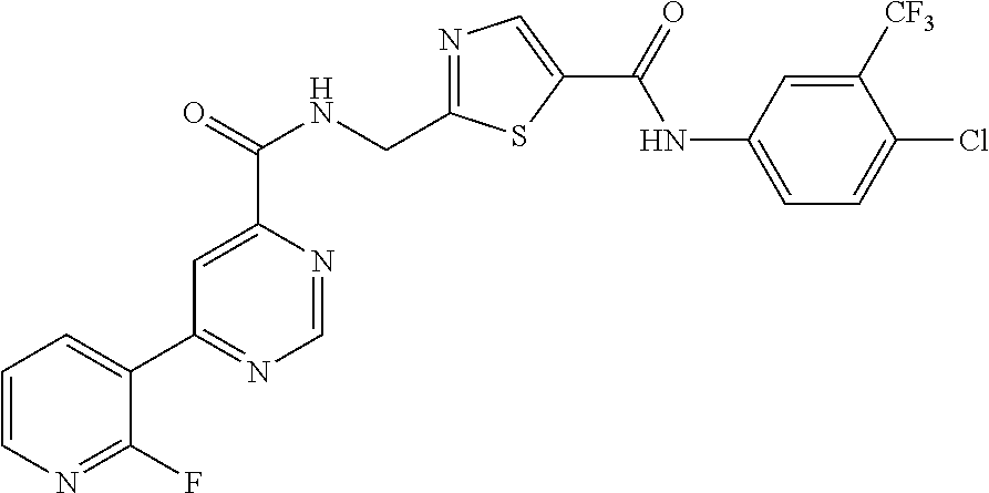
C1=NC(C(=O)NCC2=NC=C(C(=O)NC3=CC=C(Cl)C([CF3])=C3)S2)=CC(C2=CC=CN=C2F)=N1
